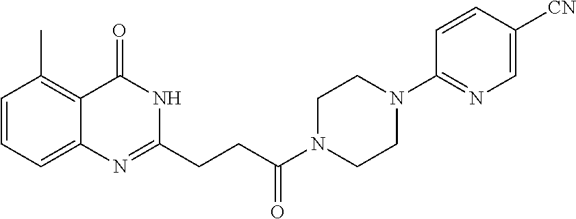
C1=CC=C2C(=C1C)C(=O)NC(CCC(N1CCN(C3=NC=C([CN])C=C3)CC1)=O)=N2
